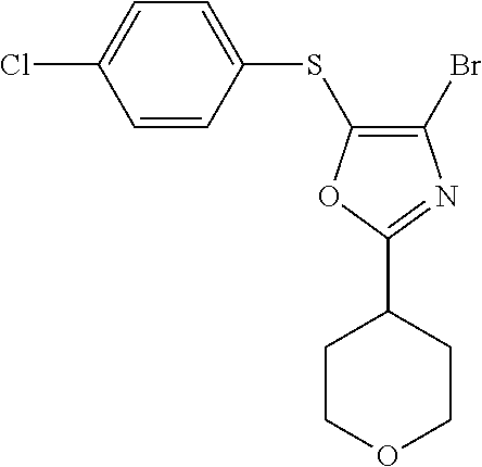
C1COCCC1C1=NC(Br)=C(SC2=CC=C(Cl)C=C2)O1
